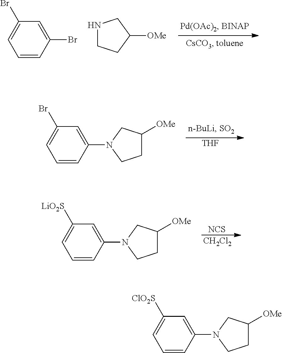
C1=CC(Br)=CC(Br)=C1.N1CCC([OMe])C1.C1=CC(N2CCC([OMe])C2)=CC(Br)=C1.[THF].C1=CC(N2CCC([OMe])C2)=CC([LiO2S])=C1.[CH2Cl2].[NCS].C1=CC(N2CCC([OMe])C2)=CC([ClO2S])=C1
